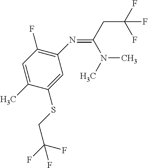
C1(N=C(CC(F)(F)F)N(C)C)=C(F)C=C(C)C(SCC(F)(F)F)=C1
